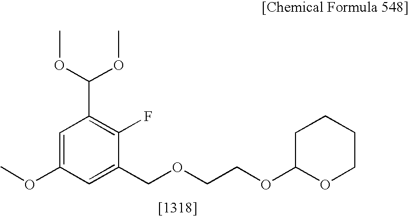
C1=C(OC)C=C(COCCOC2OCCCC2)C(F)=C1C(OC)OC
